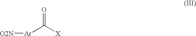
[O2N][Ar]C([X])=O
